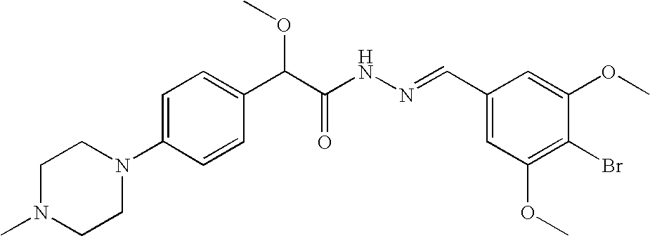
C1=C(N2CCN(C)CC2)C=CC(C(C(NN=CC2=CC(OC)=C(Br)C(OC)=C2)=O)OC)=C1
